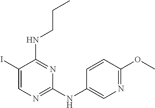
C1(I)=CN=C(NC2=CN=C(OC)C=C2)N=C1NCCC
